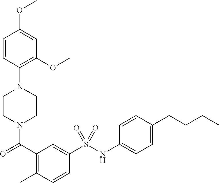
C1=CC(N2CCN(C(C3=C(C)C=CC(S(NC4=CC=C(CCCC)C=C4)(=O)=O)=C3)=O)CC2)=C(OC)C=C1OC
